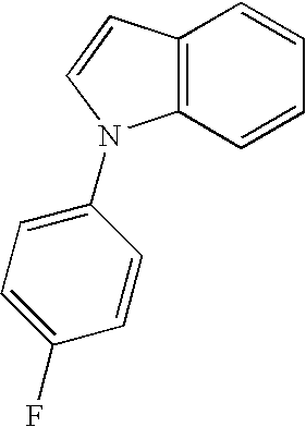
C12=C(C=CC=C1)N(C1=CC=C(F)C=C1)C=C2
